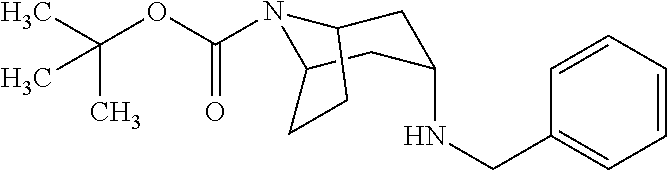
N1(C(OC(C)(C)C)=O)C2CC(NCC3=CC=CC=C3)CC1CC2
